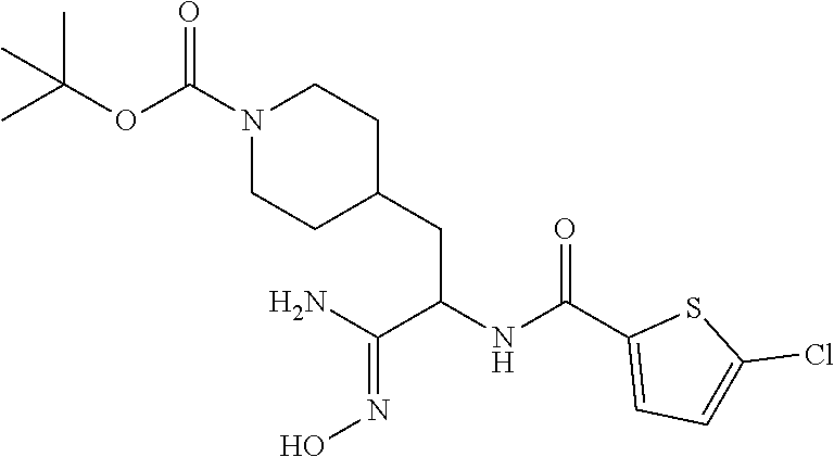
C(C1CCN(C(=O)OC(C)(C)C)CC1)C(NC(C1=CC=C(Cl)S1)=O)C(N)=NO
